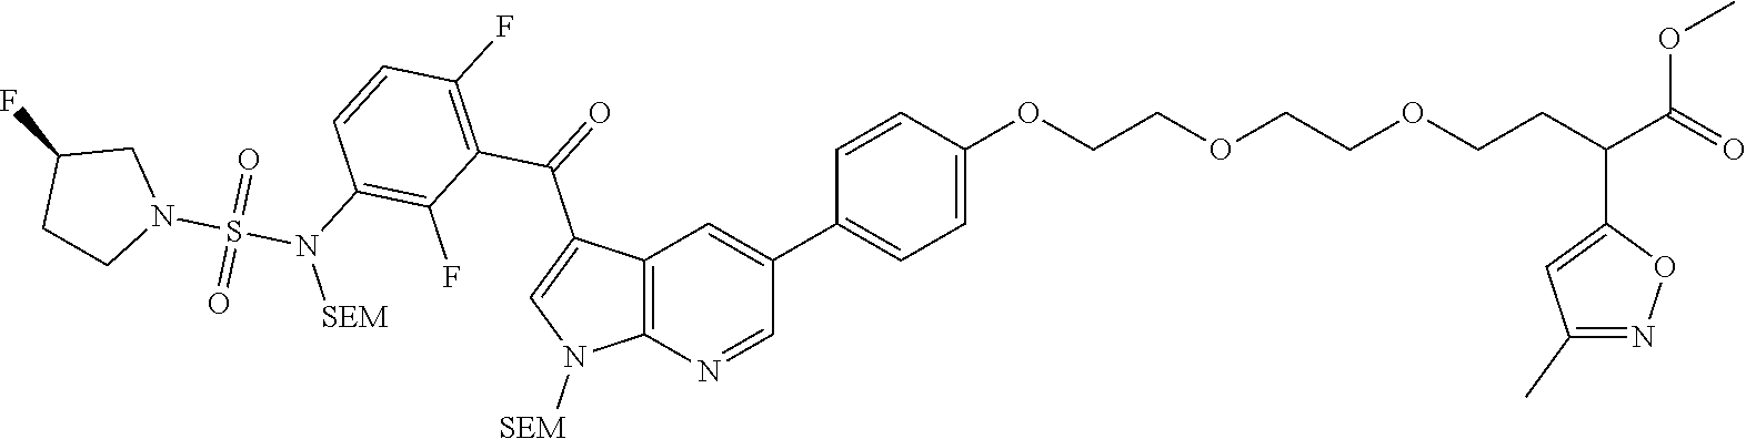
C12=C(N=CC(C3=CC=C(OCCOCCOCCC(C(OC)=O)C4=CC(C)=NO4)C=C3)=C1)N([SEM])C=C2C(=O)C1=C(F)C=CC(N(S(N2CC(F)CC2)(=O)=O)[SEM])=C1F
